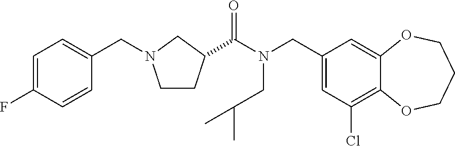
C1(CN(C(=O)C2CCN(CC3=CC=C(F)C=C3)C2)CC(C)C)=CC(Cl)=C2C(=C1)OCCCO2
